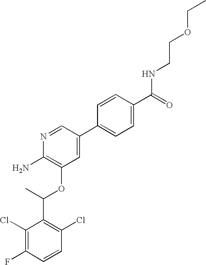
C1(Cl)=C(F)C=CC(Cl)=C1C(C)OC1=C(N)N=CC(C2=CC=C(C(=O)NCCOCC)C=C2)=C1
